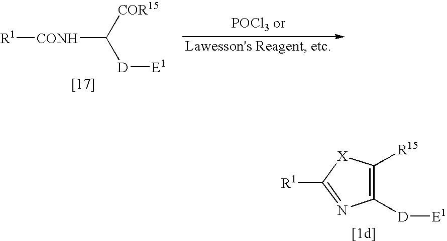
[R1][CONH]C([D][E1])[COR15].[R1]C1=NC([D][E1])=C([R15])[X]1
